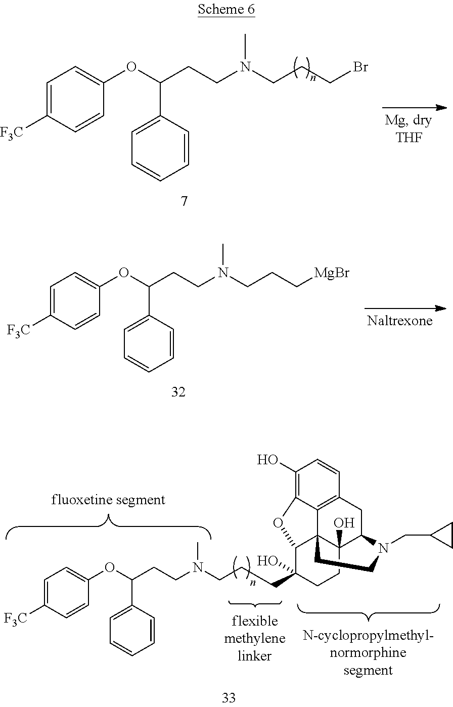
C1=C([F3C])C=CC(OC(CCN(CCCBr)C)C2=CC=CC=C2)=C1.C1=C([F3C])C=CC(OC(CCN(CCC[MgBr])C)C2=CC=CC=C2)=C1.C1=C([F3C])C=CC(OC(CCN(CCCC2(O)CCC3(O)C45C2OC2=C(O)C=CC(=C42)CC3N(CC2CC2)CC5)C)C2=CC=CC=C2)=C1
